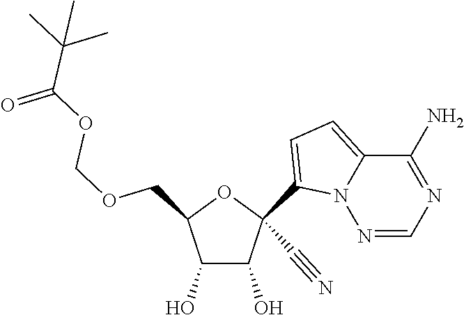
O(CC1C(O)C(O)C(C#N)(C2=CC=C3N2N=CN=C3N)O1)COC(=O)C(C)(C)C
